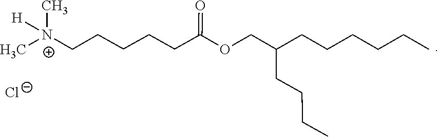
[N+](C)(CCCCCC(OCC(CCCC)CCCCCC)=O)(C)[H].[Cl-]
